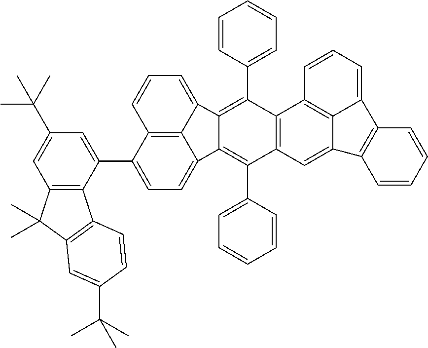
C12=C3C(C4=CC(C(C)(C)C)=CC5=C4C4=C(C5(C)C)C=C(C(C)(C)C)C=C4)=CC=C1C1=C(C4=CC=CC=C4)C4=C(C(C5=CC=CC=C5)=C1C2=CC=C3)C1=C2C(=C4)C3=C(C2=CC=C1)C=CC=C3
